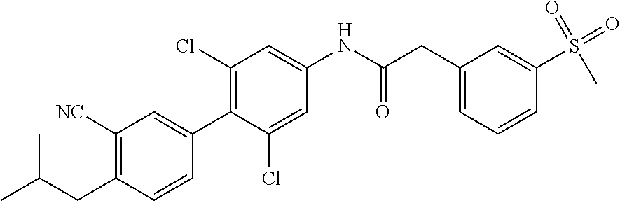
C1(CC(C)C)=C([NC])C=C(C2=C(Cl)C=C(NC(CC3=CC=CC(S(=O)(=O)C)=C3)=O)C=C2Cl)C=C1
